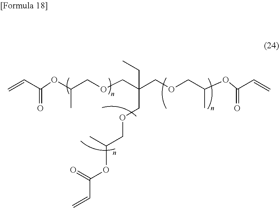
C=CC(OC(COCC(COCC(OC(=O)C=C)C)(COCC(OC(=O)C=C)C)CC)C)=O
